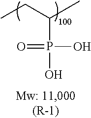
CCC(P(=O)(O)O)C
